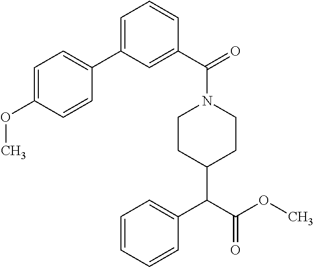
C1=C(OC)C=CC(C2=CC=CC(C(=O)N3CCC(C(C(OC)=O)C4=CC=CC=C4)CC3)=C2)=C1
